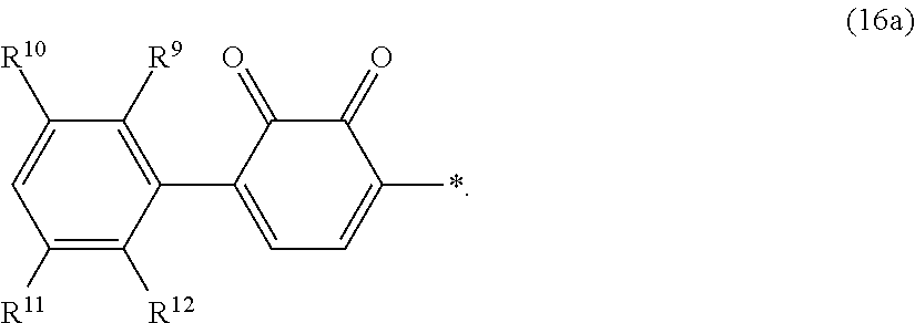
C1([R11])=C([R12])C(C2=CC=C(*)C(=O)C2=O)=C([R9])C([R10])=C1
